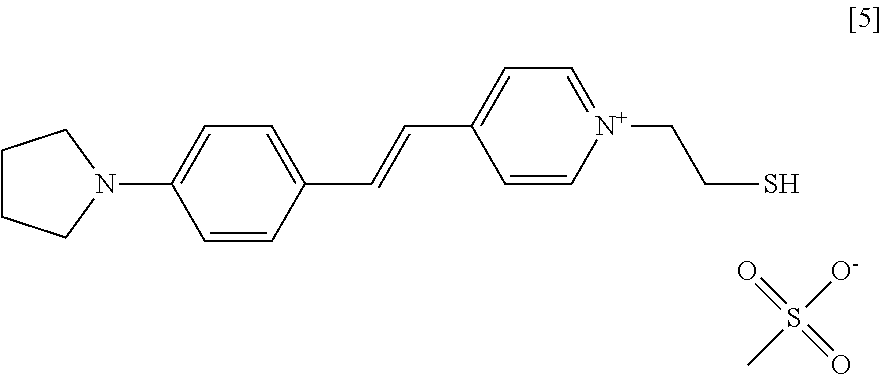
C1CCN(C2=CC=C(C=CC3=CC=[N+](CCS)C=C3)C=C2)C1.O=S(=O)([O-])C
